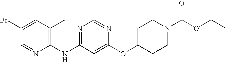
C1(Br)=CC(C)=C(NC2=NC=NC(OC3CCN(C(OC(C)C)=O)CC3)=C2)N=C1
